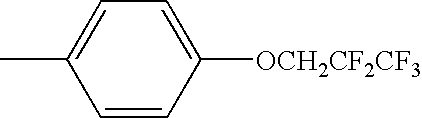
C1=CC([OCH2CF2CF3])=CC=C1C
